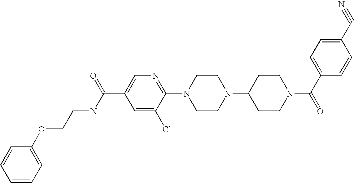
C1(C#N)=CC=C(C(N2CCC(N3CCN(C4=NC=C(C(NCCOC5=CC=CC=C5)=O)C=C4Cl)CC3)CC2)=O)C=C1
